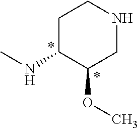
CNC1C(OC)CNCC1
